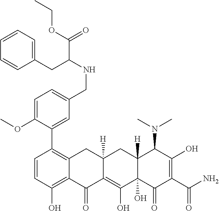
C1=CC(O)=C2C(=C1C1=CC(CNC(C(OCC)=O)CC3=CC=CC=C3)=CC=C1OC)CC1([H])C(=C(O)C3(O)C([H])(C1)C(N(C)C)C(O)=C(C(N)=O)C3=O)C2=O
